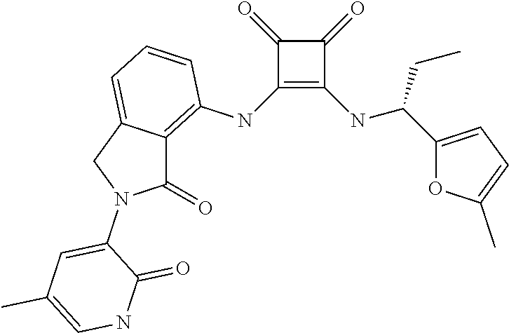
C1(NC2=C3C(=CC=C2)CN(C2=CC(C)=CNC2=O)C3=O)=C(NC(C2=CC=C(C)O2)CC)C(=O)C1=O
